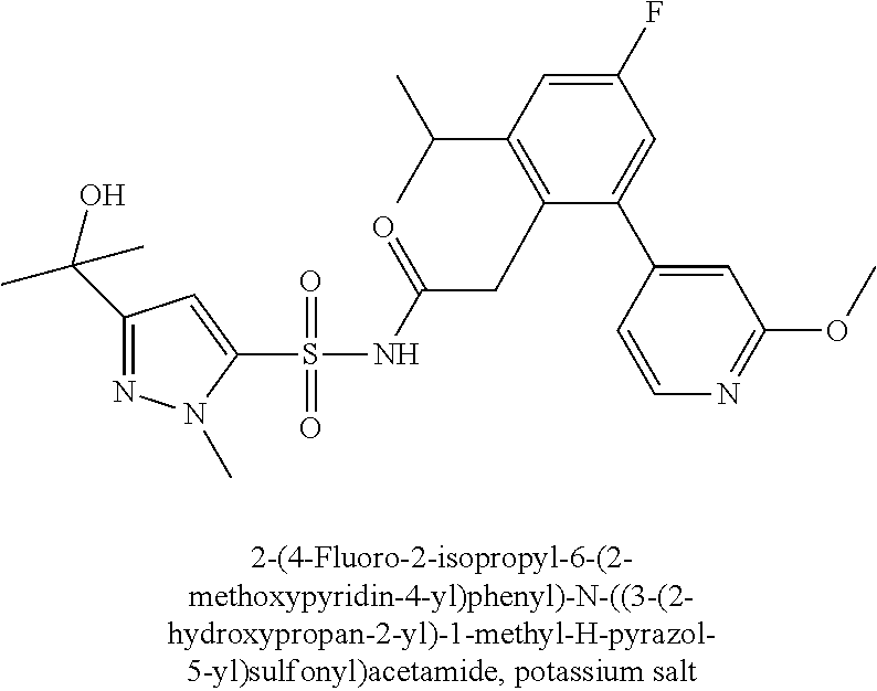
S(=O)(=O)(NC(CC1=C(C(C)C)C=C(F)C=C1C1=CC(OC)=NC=C1)=O)C1=CC(C(C)(O)C)=NN1C
